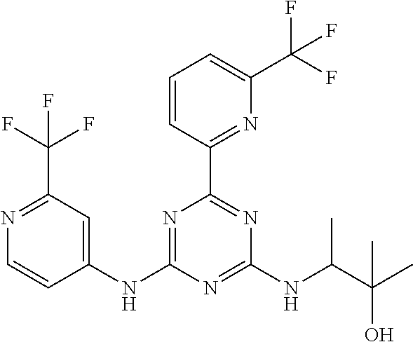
C1(NC2=NC(C3=NC(C(F)(F)F)=CC=C3)=NC(NC(C(C)(O)C)C)=N2)=CC(C(F)(F)F)=NC=C1
